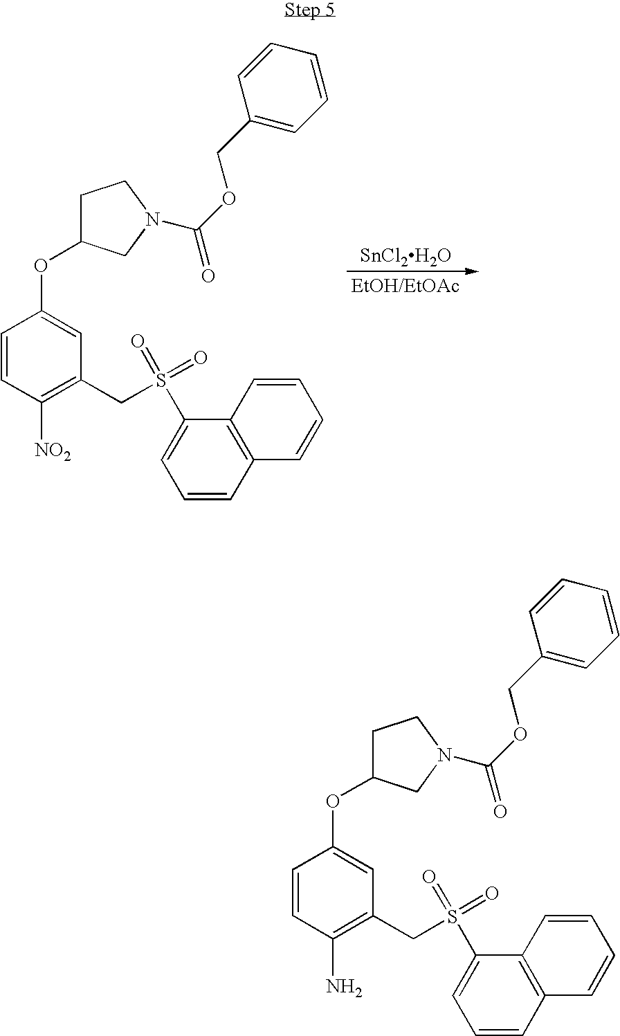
[SnCl2H2O].C1=CC([NO2])=C(CS(C2=CC=CC3=C2C=CC=C3)(=O)=O)C=C1OC1CCN(C(OCC2=CC=CC=C2)=O)C1.C1=CC(N)=C(CS(C2=CC=CC3=C2C=CC=C3)(=O)=O)C=C1OC1CCN(C(OCC2=CC=CC=C2)=O)C1
